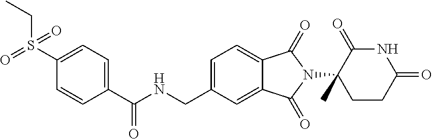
N1C(=O)C(N2C(=O)C3=CC=C(CNC(C4=CC=C(S(CC)(=O)=O)C=C4)=O)C=C3C2=O)(C)CCC1=O
